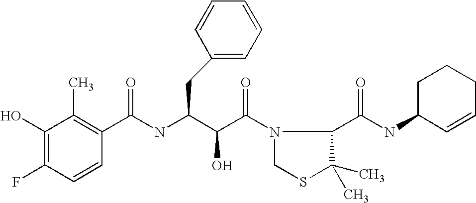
C(NC(C(C(=O)N1CSC(C)(C)C1C(NC1C=CCCC1)=O)O)CC1=CC=CC=C1)(C1=C(C)C(O)=C(F)C=C1)=O
